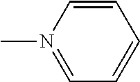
C1=CC=N(C)C=C1
